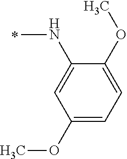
N(C)C1=CC(OC)=CC=C1OC
